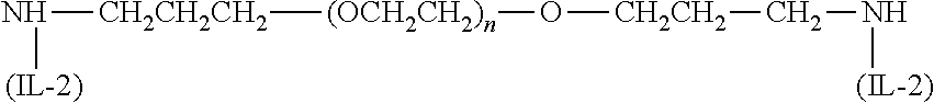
[(OCH2CH2)n]([CH2CH2CH2]N[(IL-2)])O[CH2CH2]CN[(IL-2)]
